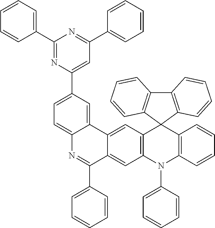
C12=C(C3(C4=C(N1C1=CC=CC=C1)C=C1C(=C4)C4=CC(C5=CC(C6=CC=CC=C6)=NC(C6=CC=CC=C6)=N5)=CC=C4N=C1C1=CC=CC=C1)C1=C(C4=C3C=CC=C4)C=CC=C1)C=CC=C2
